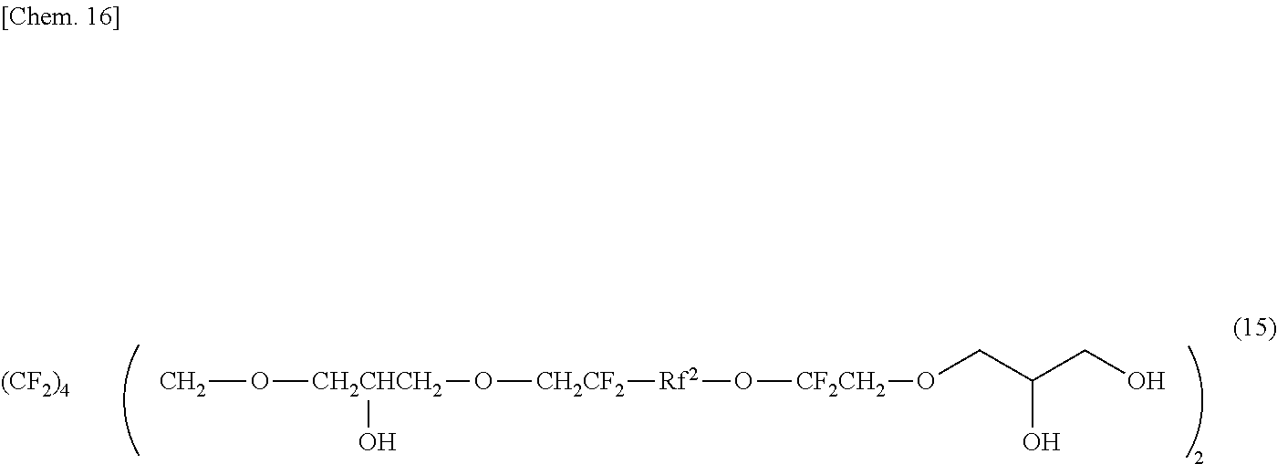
[(CF2)4].CO[CH2CHCH2](O[CH2CF2][Rf2]O[CF2CH2]OCC(CO)O)O
